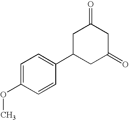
C1C(C2=CC=C(OC)C=C2)CC(=O)CC1=O
